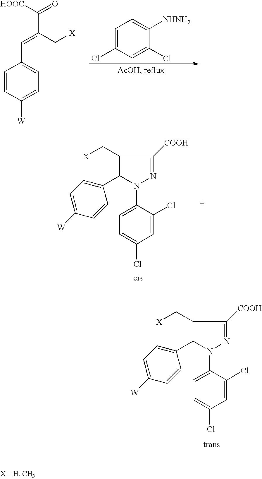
C1=CC([W])=CC=C1C=C(C[X])C(=O)[HOOC].C1=C(Cl)C=C(Cl)C([NHNH2])=C1.C1(C[X])C(C2=CC=C([W])C=C2)N(C2=CC=C(Cl)C=C2Cl)N=C1[COOH].C1(C[X])C(C2=CC=C([W])C=C2)N(C2=CC=C(Cl)C=C2Cl)N=C1[COOH]
